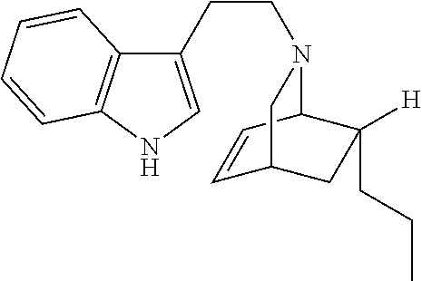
C1(CCN2C3C=CC(CC3([H])CCC)C2)=CNC2=C1C=CC=C2
